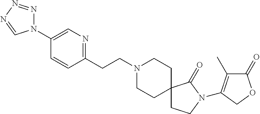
N1(C2=CN=C(CCN3CCC4(CC3)CCN(C3=C(C)C(=O)OC3)C4=O)C=C2)N=NN=C1
